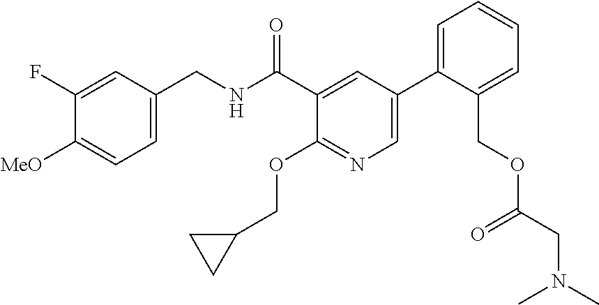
C1=C(CNC(C2=CC(C3=CC=CC=C3COC(CN(C)C)=O)=CN=C2OCC2CC2)=O)C=C(F)C([MeO])=C1
